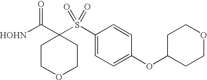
[HOHN]C(C1(S(C2=CC=C(OC3CCOCC3)C=C2)(=O)=O)CCOCC1)=O
